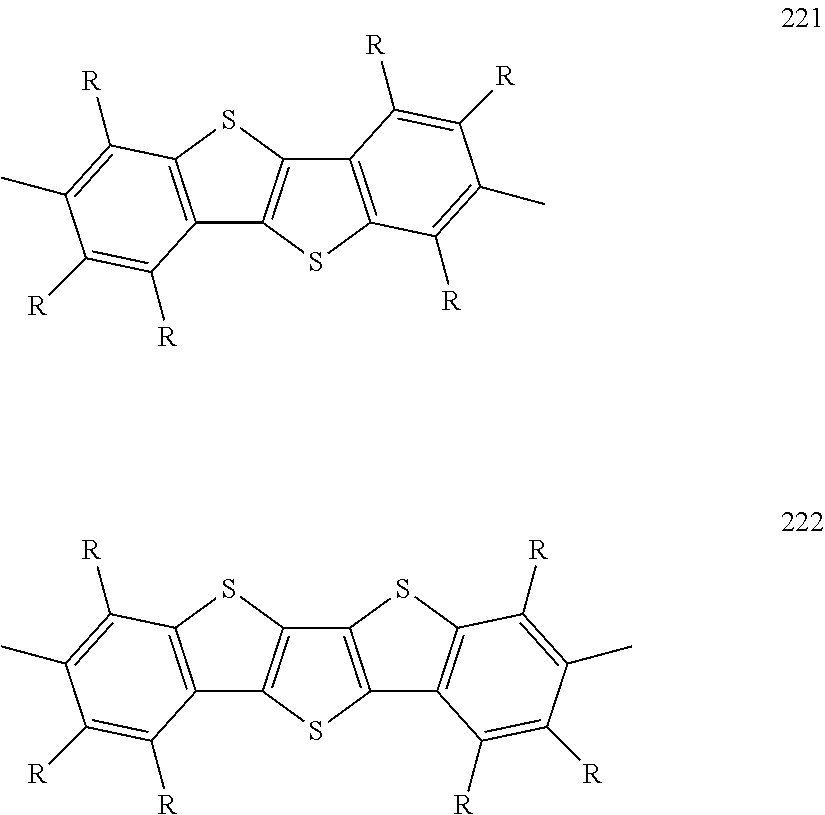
C12=C(SC3=C1SC1=C3C([R])=C([R])C(C)=C1[R])C([R])=C(C)C([R])=C2[R].C12=C(SC3=C1SC1=C3SC3=C1C([R])=C([R])C(C)=C3[R])C([R])=C(C)C([R])=C2[R]
